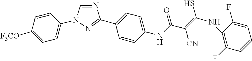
N1=CN(C2=CC=C([F3CO])C=C2)N=C1C1=CC=C(NC(C(=C(NC2=C(F)C=CC=C2F)S)[CN])=O)C=C1
